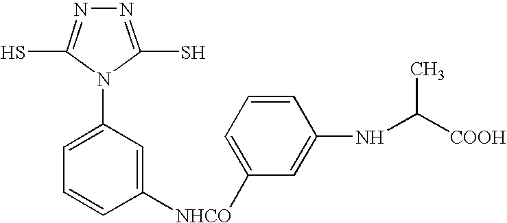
C1([NHCO]C2=CC=CC(NC([COOH])C)=C2)=CC(N2C(S)=NN=C2S)=CC=C1
